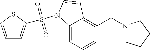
C1=CC=C2C(=C1CN1CCCC1)C=CN2S(=O)(=O)C1=CC=CS1
